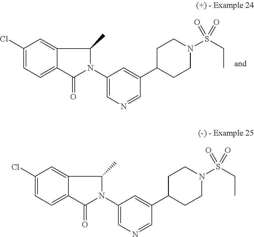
C1(Cl)=CC=C2C(=C1)C(C)N(C1=CN=CC(C3CCN(S(=O)(CC)=O)CC3)=C1)C2=O.C1(Cl)=CC=C2C(=C1)C(C)N(C1=CN=CC(C3CCN(S(=O)(CC)=O)CC3)=C1)C2=O
